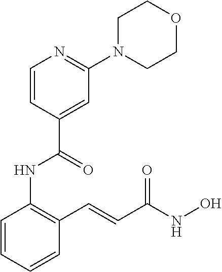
C1=CC=CC(C=CC(NO)=O)=C1NC(=O)C1=CC(N2CCOCC2)=NC=C1
